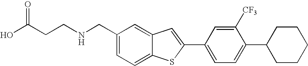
C1=C(CNCCC(O)=O)C=C2C(=C1)SC(C1=CC=C(C3CCCCC3)C([CF3])=C1)=C2
